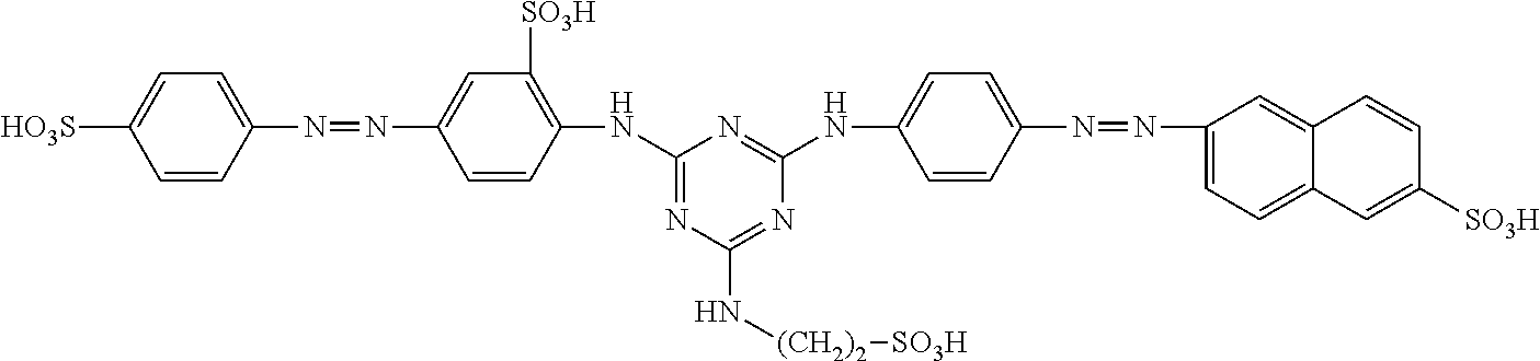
C1=CC(N=NC2=CC([SO3H])=C(NC3=NC(N[(CH2)2][SO3H])=NC(NC4=CC=C(N=NC5=CC=C6C(=C5)C=CC([SO3H])=C6)C=C4)=N3)C=C2)=CC=C1[HO3S]
